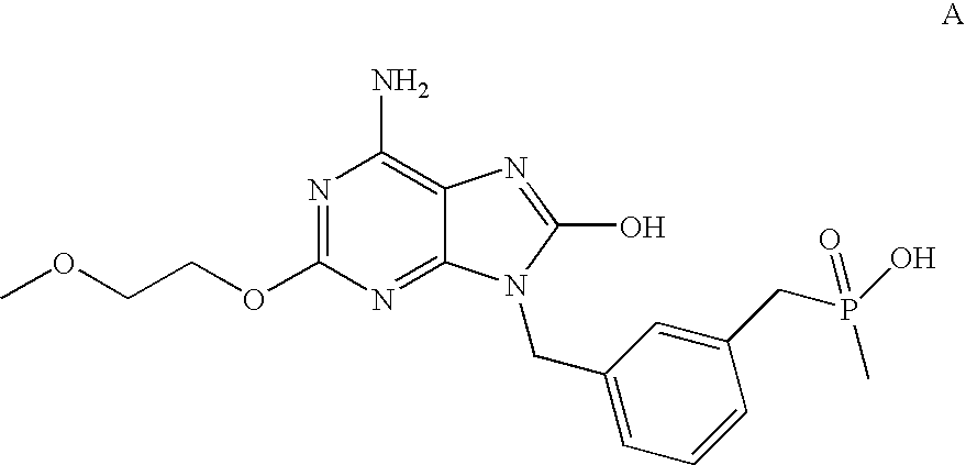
C12=NC(OCCOC)=NC(N)=C1N=C(O)N2CC1=CC=CC(CP(O)(=O)C)=C1
